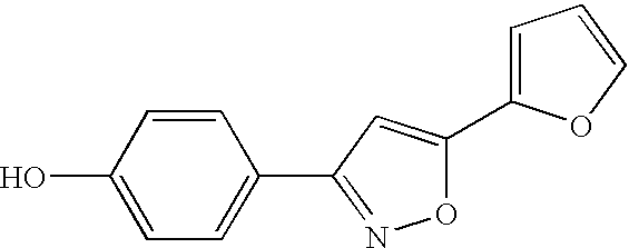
OC1=CC=C(C2=NOC(C3=CC=CO3)=C2)C=C1
